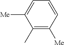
C1(C)=C([Me])C=CC=C1[Me]
